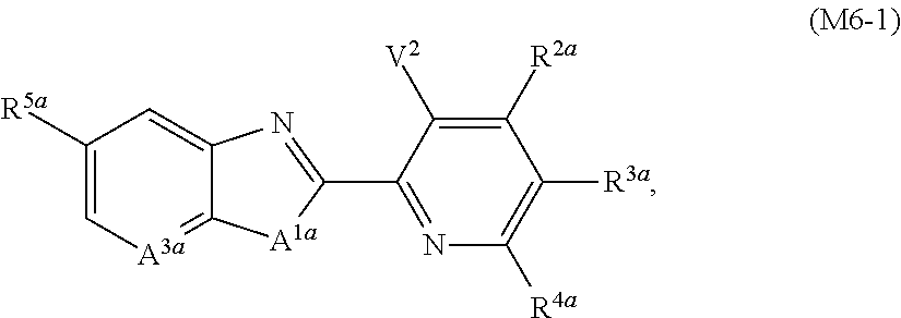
C1([R5a])=C[A3a]=C2C(=C1)N=C(C1=NC([R4a])=C([R3a])C([R2a])=C1[V2])[A1a]2
